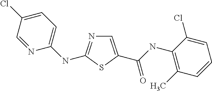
C1=C(C(NC2=C(C)C=CC=C2Cl)=O)SC(NC2=CC=C(Cl)C=N2)=N1
